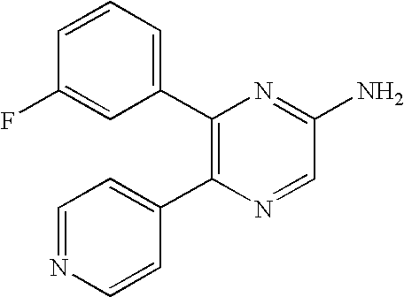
C1(C2=CC=CC(F)=C2)=C(C2=CC=NC=C2)N=CC(N)=N1
